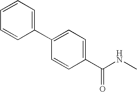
C1=C(C2=CC=CC=C2)C=CC(C(NC)=O)=C1
